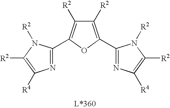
N1=C(C2=C([R2])C([R2])=C(C3=NC([R4])=C([R2])N3[R2])O2)N([R2])C([R2])=C1[R4]
